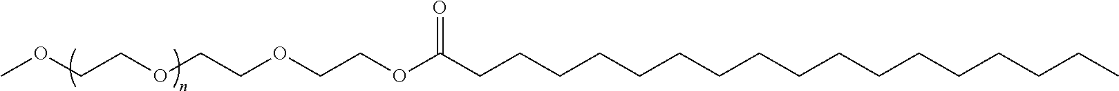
C(CCCCCCCCCCCCCCC)CC(OCCOCCOCCOC)=O
